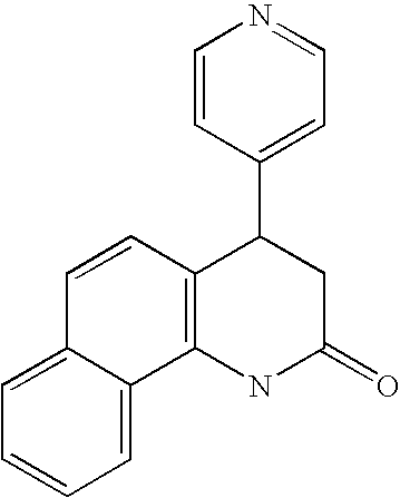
C1=CC(C2C3=C(NC(=O)C2)C2=CC=CC=C2C=C3)=CC=N1
